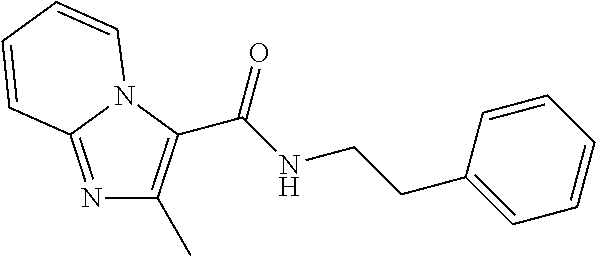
N1=C2N(C(C(NCCC3=CC=CC=C3)=O)=C1C)C=CC=C2
